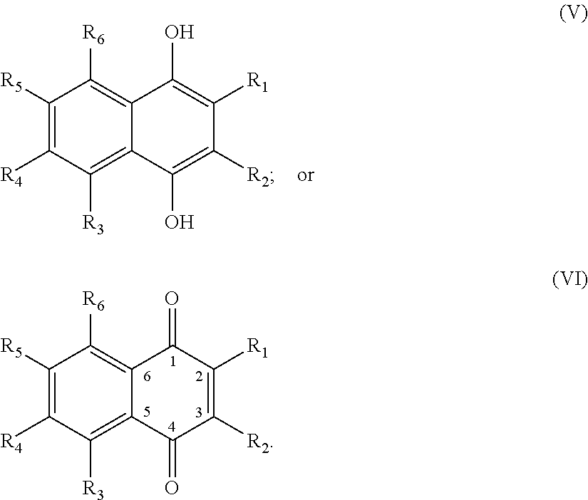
C12=C([R6])C([R5])=C([R4])C([R3])=C1C(=O)C([R2])=C([R1])C2=O.C1([R5])=C([R4])C([R3])=C2C(=C1[R6])C(O)=C([R1])C([R2])=C2O
